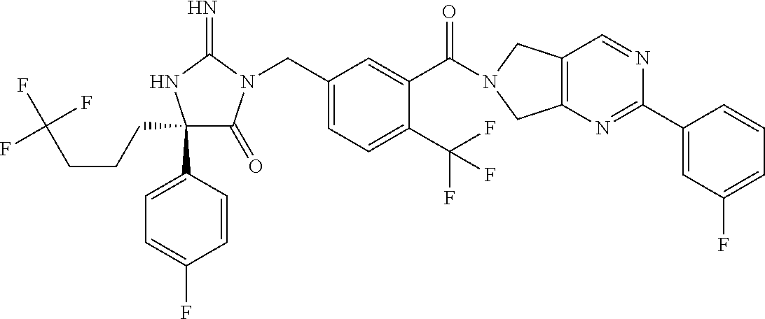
C1(CCCC(F)(F)F)(C2=CC=C(F)C=C2)C(=O)N(CC2=CC=C(C(F)(F)F)C(C(=O)N3CC4=C(C3)N=C(C3=CC(F)=CC=C3)N=C4)=C2)C(=N)N1
